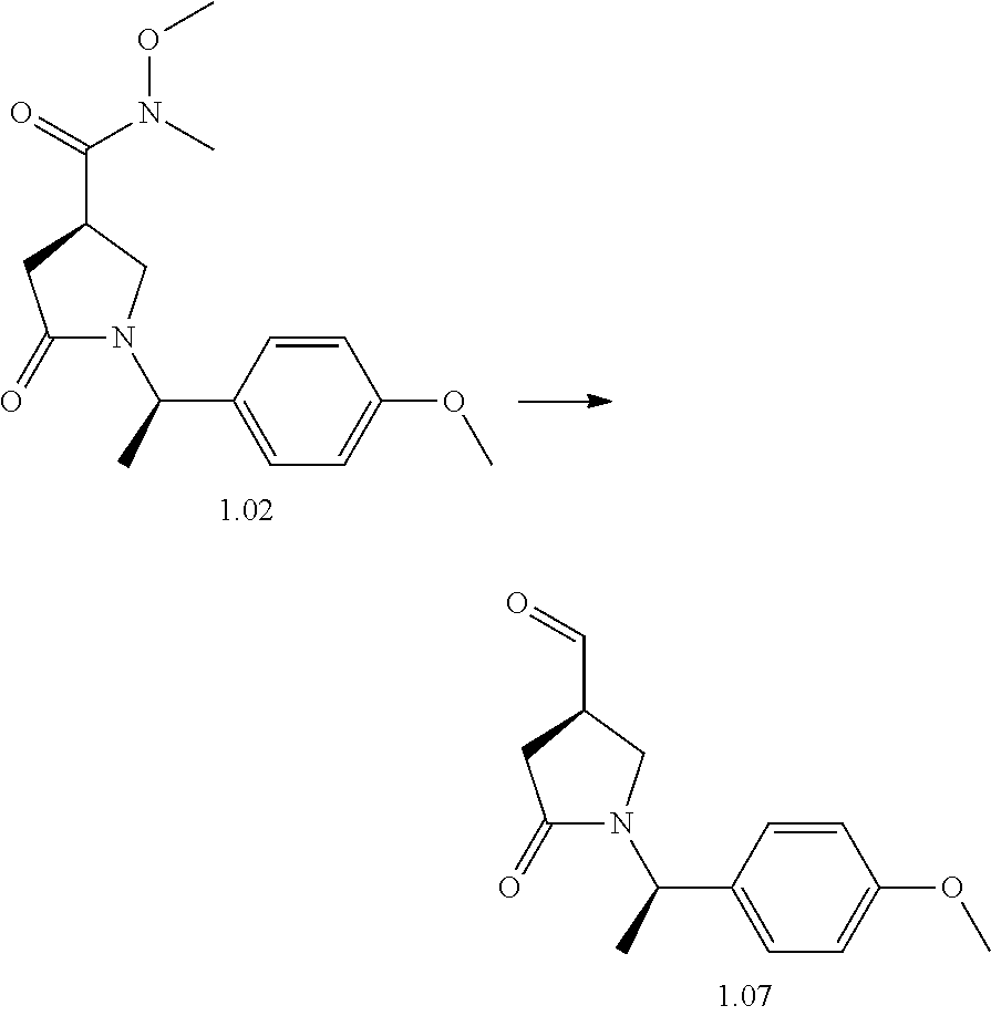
C1(=O)N(C(C)C2=CC=C(OC)C=C2)CC(C(=O)N(C)OC)C1.C1(=O)N(C(C)C2=CC=C(OC)C=C2)CC(C=O)C1
